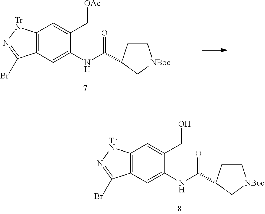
C12=C(C=C(NC(=O)C3CC[NBoc]C3)C(CO)=C1)C(Br)=N[TrN]2.C12=C(C=C(NC(=O)C3CC[NBoc]C3)C(C[OAc])=C1)C(Br)=N[TrN]2
